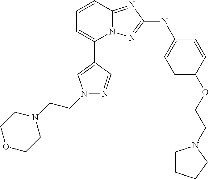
C1=CC2=NC(NC3=CC=C(OCCN4CCCC4)C=C3)=NN2C(C2=CN(CCN3CCOCC3)N=C2)=C1
